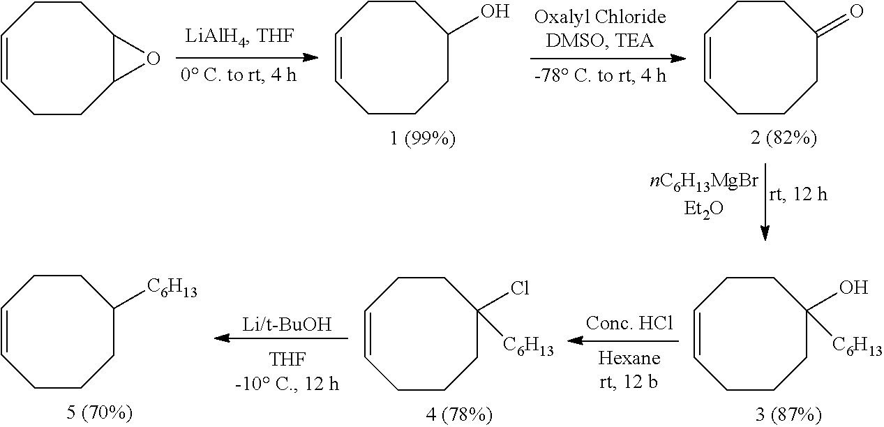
C1=CCCC2C(CC1)O2.C1=CCCCC(O)CC1.C1=CCCCC(=O)CC1.C1=CCCCC([C6H13])CC1.C1=CCCCC(Cl)([C6H13])CC1.C1=CCCCC(O)([C6H13])CC1
